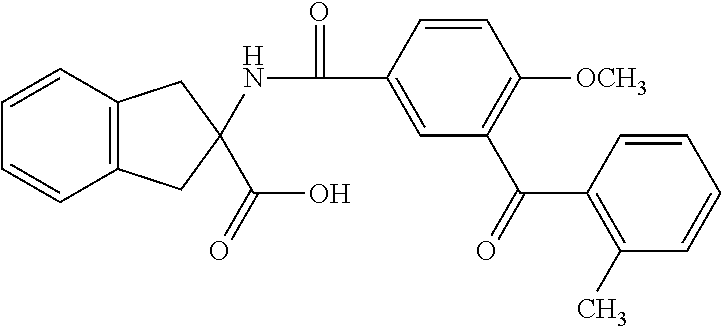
C1=CC2=C(C=C1)CC(NC(=O)C1=CC(C(C3=C(C)C=CC=C3)=O)=C([OCH3])C=C1)(C(O)=O)C2
